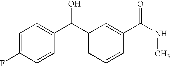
C1=C(C(C2=CC=C(F)C=C2)O)C=C(C(NC)=O)C=C1
